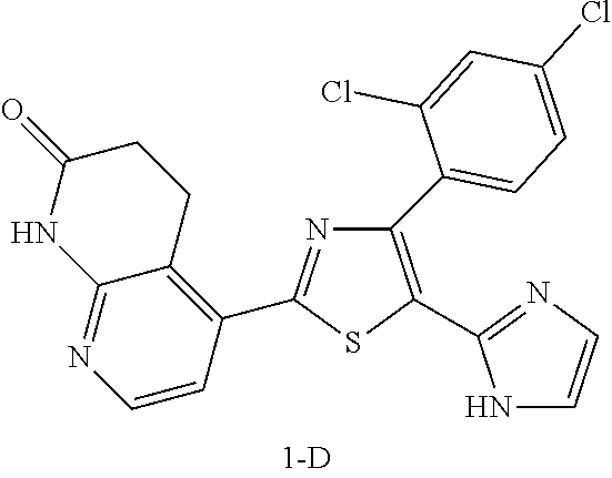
C1(C2=CC=C(Cl)C=C2Cl)=C(C2=NC=CN2)SC(C2=C3C(=NC=C2)NC(=O)CC3)=N1
